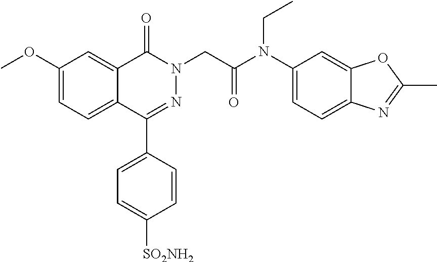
C1(C2=CC=C([SO2NH2])C=C2)=NN(CC(N(C2=CC=C3C(=C2)OC(C)=N3)CC)=O)C(=O)C2=CC(OC)=CC=C12
